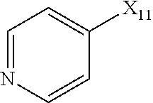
C1=CN=CC=C1[X11]
